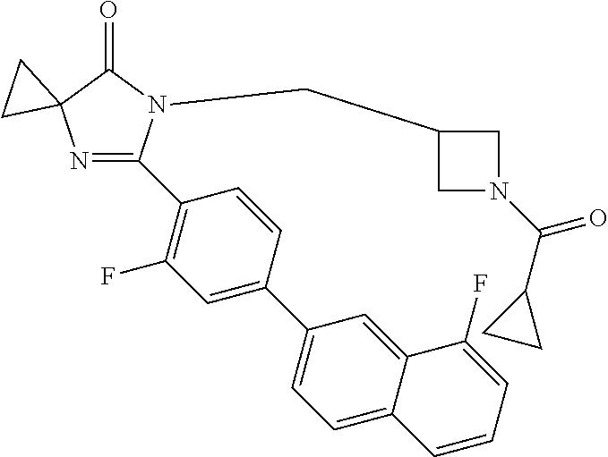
N1=C(C2=C(F)C=C(C3=CC=C4C(=C3)C(F)=CC=C4)C=C2)N(CC2CN(C(C3CC3)=O)C2)C(=O)C12CC2
